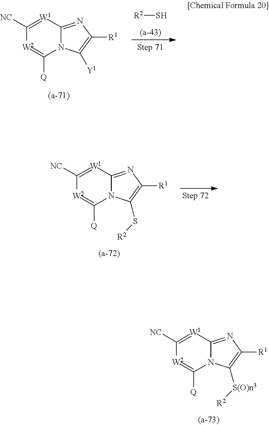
C12=NC([R1])=C([S(O)n3][R2])N1C([Q])=[W2]C([NC])=[W1]2.C12=NC([R1])=C([Y1])N1C([Q])=[W2]C([NC])=[W1]2.[R2]S.C12=NC([R1])=C(S[R2])N1C([Q])=[W2]C([NC])=[W1]2
